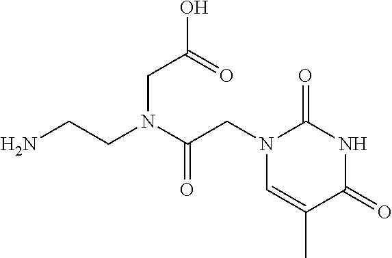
NCCN(C(CN1C=C(C)C(=O)NC1=O)=O)CC(O)=O
